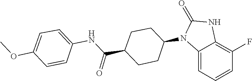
C1(=O)NC2=C(F)C=CC=C2N1C1CCC(C(NC2=CC=C(OC)C=C2)=O)CC1
